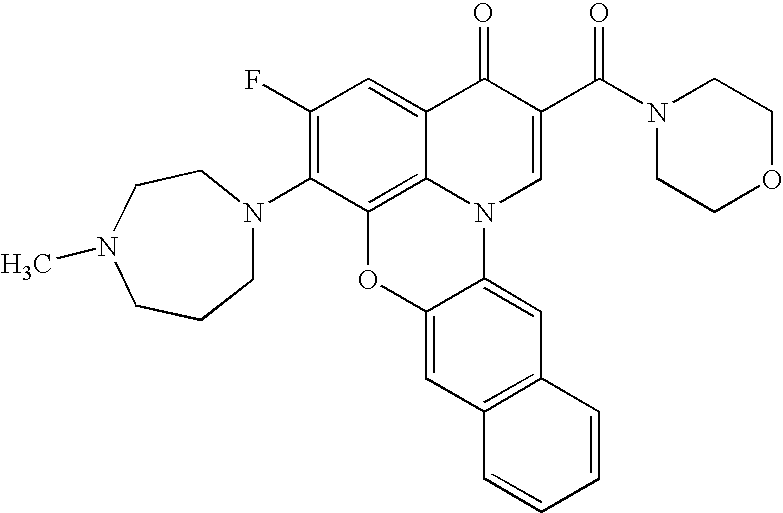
C1(F)=C(N2CCCN(C)CC2)C2=C3C(=C1)C(=O)C(C(N1CCOCC1)=O)=CN3C1=CC3=C(C=C1O2)C=CC=C3
